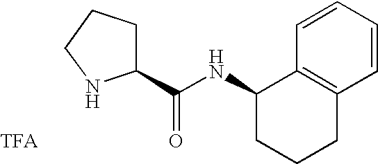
C1(C(NC2CCCC3=C2C=CC=C3)=O)CCCN1
